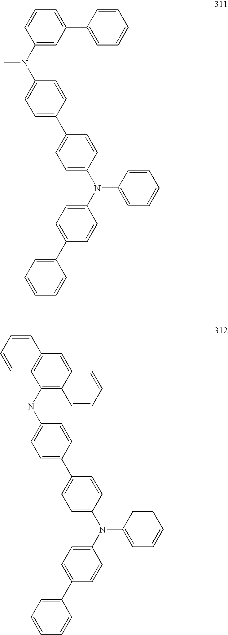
C1=C(N(C2=CC=C(C3=CC=C(N(C4=CC=C(C5=CC=CC=C5)C=C4)C4=CC=CC=C4)C=C3)C=C2)C)C=CC=C1C1=CC=CC=C1.C12=C(N(C3=CC=C(C4=CC=C(N(C5=CC=C(C6=CC=CC=C6)C=C5)C5=CC=CC=C5)C=C4)C=C3)C)C3=C(C=C1C=CC=C2)C=CC=C3
